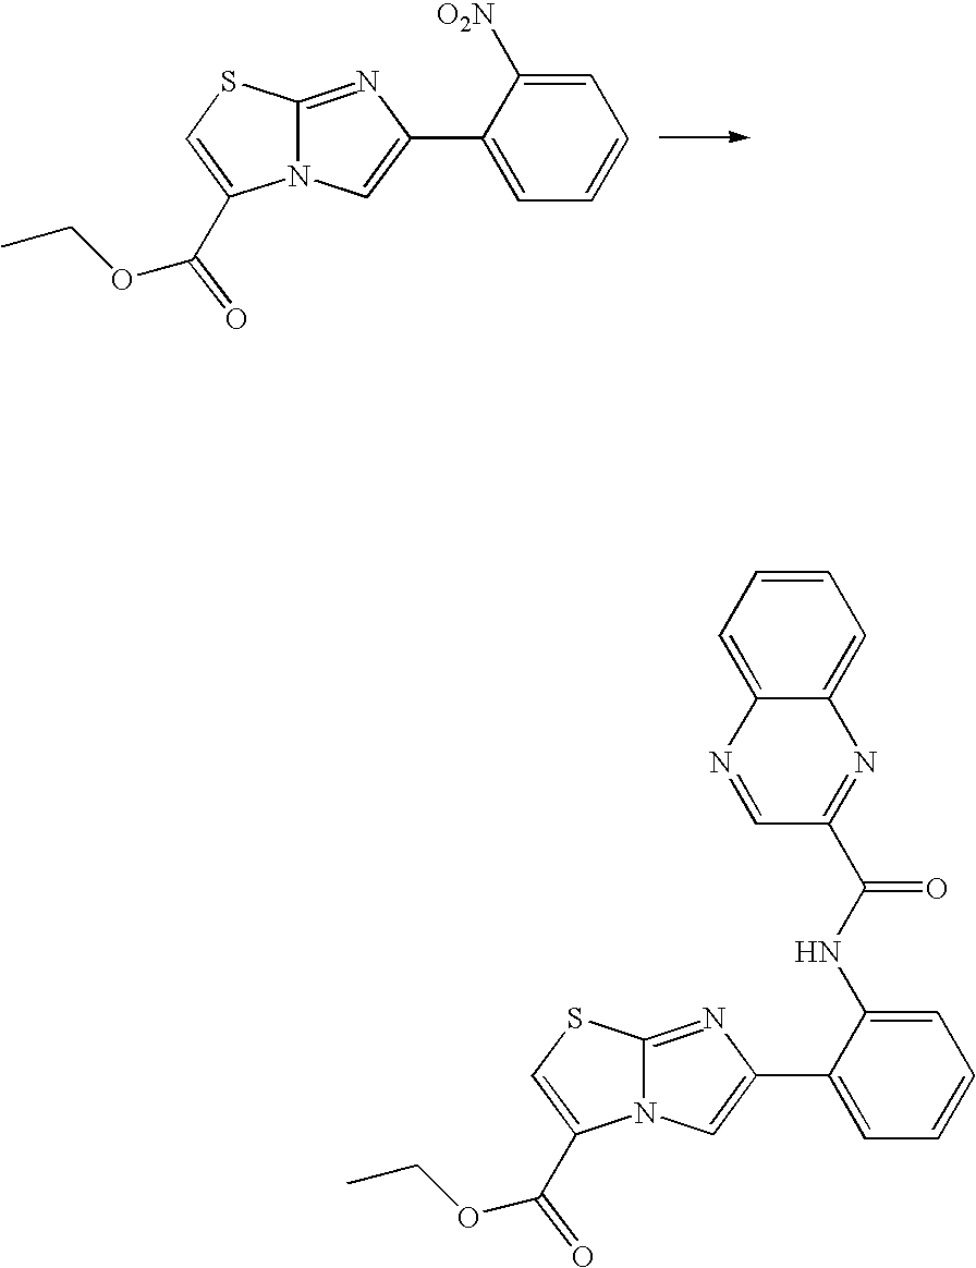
C12=NC(C3=CC=CC=C3[O2N])=CN1C(C(OCC)=O)=CS2.C12=NC(C3=CC=CC=C3NC(=O)C3=NC4=CC=CC=C4N=C3)=CN1C(C(OCC)=O)=CS2
